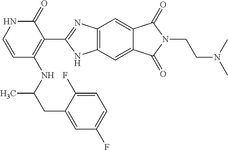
C(C(NC1=C(C2=NC3=C(C=C4C(=C3)C(=O)N(CCN(C)C)C4=O)N2)C(=O)NC=C1)C)C1=CC(F)=CC=C1F
